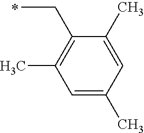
C(C)C1=C(C)C=C(C)C=C1C
